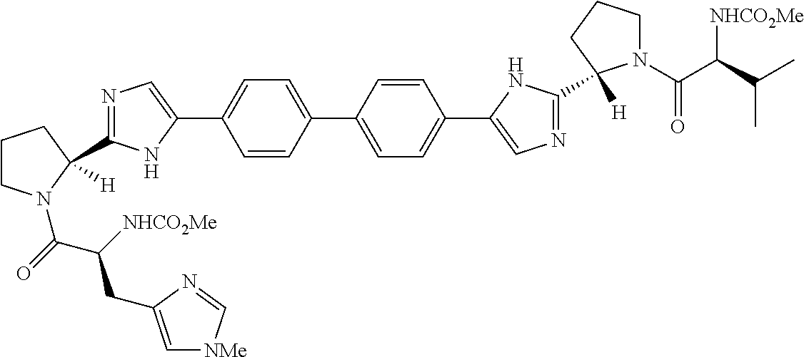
C1=CC(C2=CC=C(C3=CN=C(C4([H])N(C(C(C(C)C)[NHCO2Me])=O)CCC4)N3)C=C2)=CC=C1C1=CN=C(C2([H])CCCN2C(C(CC2=C[NMe]C=N2)[NHCO2Me])=O)N1
